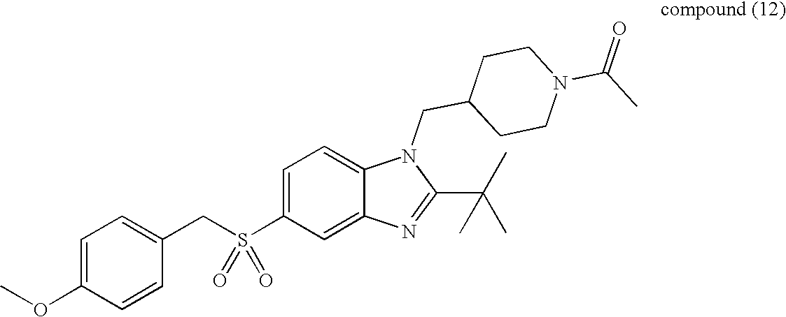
C1(CS(C2=CC=C3C(=C2)N=C(C(C)(C)C)N3CC2CCN(C(C)=O)CC2)(=O)=O)=CC=C(OC)C=C1
